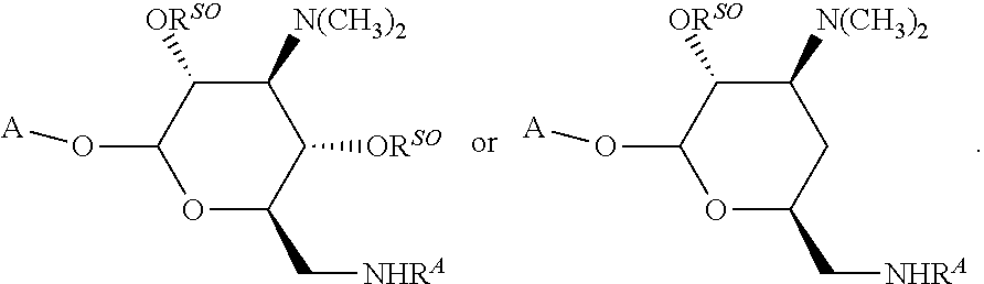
C1([N(CH3)2])C([ORSO])C(O[A])OC(C[NHRA])C1.C1([N(CH3)2])C([ORSO])C(O[A])OC(C[NHRA])C1[ORSO]
